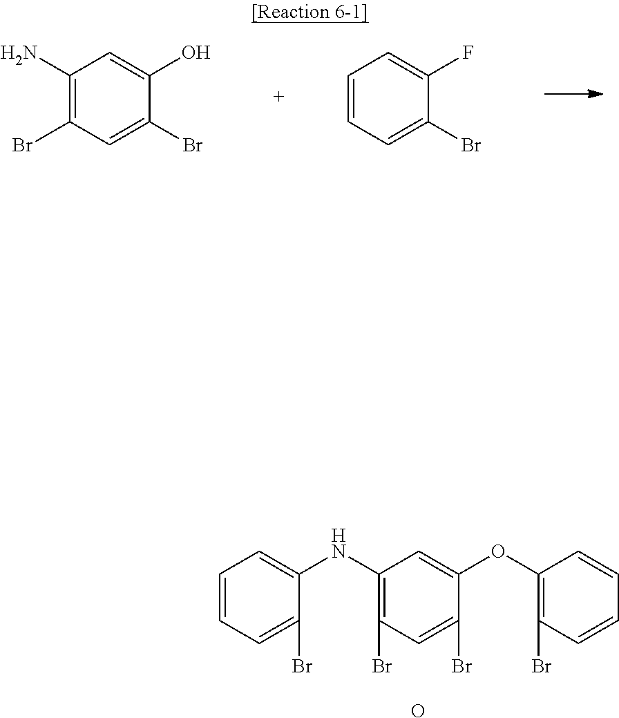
C1(N)=C(Br)C=C(Br)C(O)=C1.C1=CC=C(Br)C(F)=C1.C1=CC=C(Br)C(NC2=C(Br)C=C(Br)C(OC3=C(Br)C=CC=C3)=C2)=C1.O
